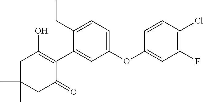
C1C(C)(C)CC(=O)C(C2=CC(OC3=CC(F)=C(Cl)C=C3)=CC=C2CC)=C1O
